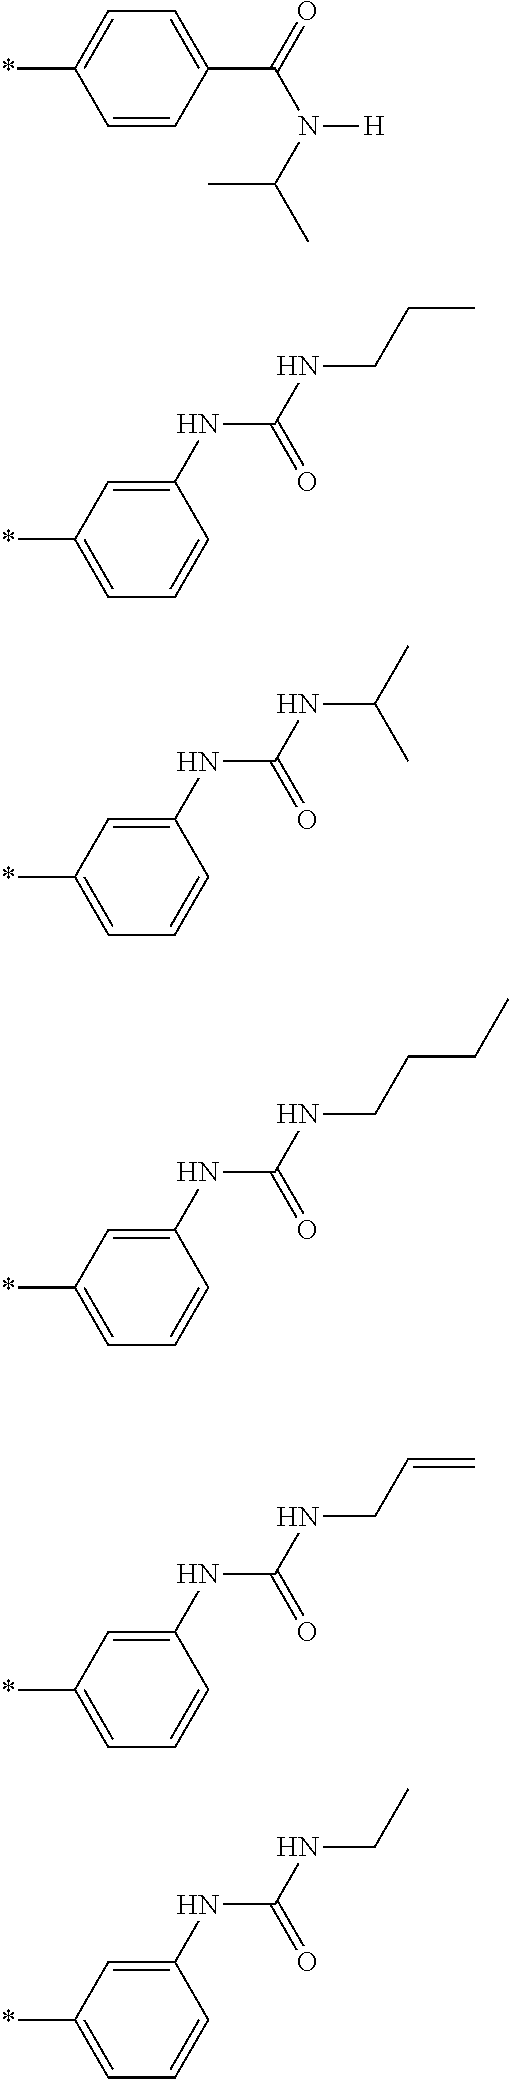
C1(*)=CC=C(C(N(C(C)C)[H])=O)C=C1.C1(*)=CC=CC(NC(=O)NCCC)=C1.C1(*)=CC=CC(NC(=O)NC(C)C)=C1.C1=C(*)C=C(NC(NCCCC)=O)C=C1.C1=C(*)C=C(NC(NCC=C)=O)C=C1.C1=C(*)C=C(NC(NCC)=O)C=C1
